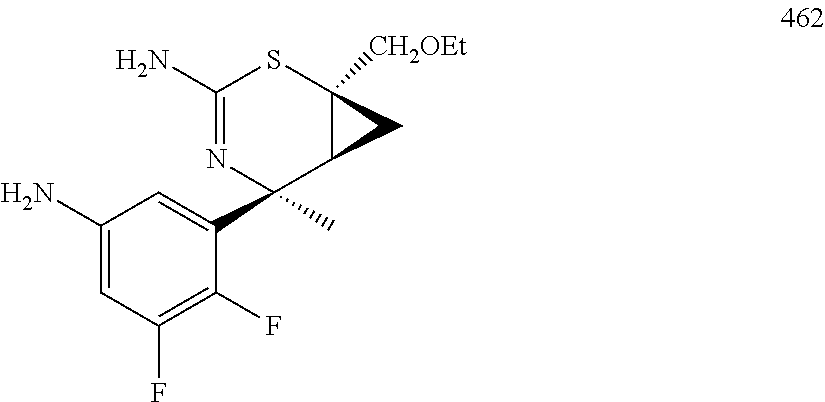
C1(N)=CC(F)=C(F)C(C2(C)C3C([CH2OEt])(SC(N)=N2)C3)=C1
